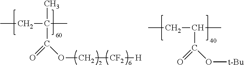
CCC(C)(C)C(=O)OC[CF2][H].CCC(C)C(O[t-Bu])=O
